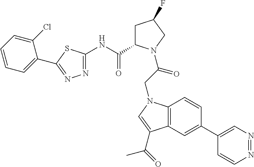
C12=C(C=C(C3=CN=NC=C3)C=C1)C(C(=O)C)=CN2CC(=O)N1C(C(NC2=NN=C(C3=CC=CC=C3Cl)S2)=O)CC(F)C1
